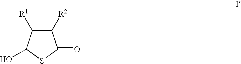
C1([R2])C([R1])C(O)SC1=O
